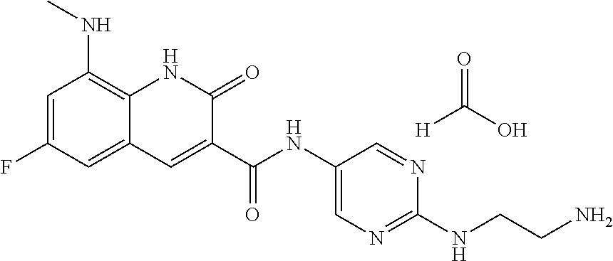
C(=O)(NC1=CN=C(NCCN)N=C1)C1=CC2=CC(F)=CC(NC)=C2NC1=O.[H]C(O)=O
